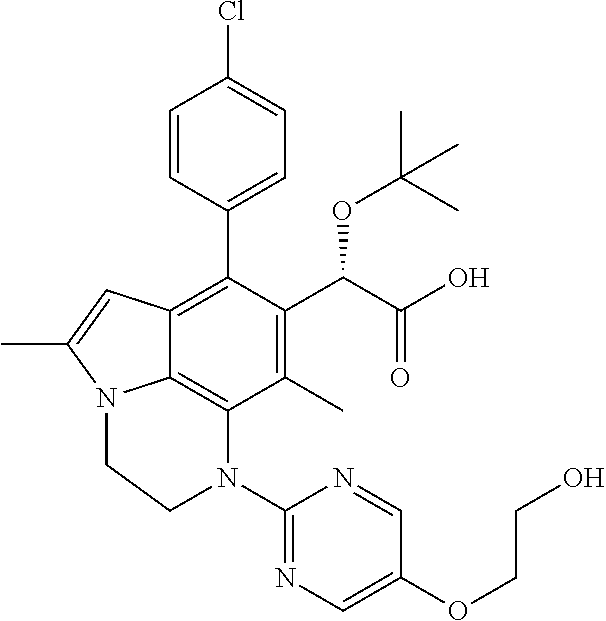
C1=CC(C2=C3C4=C(C(C)=C2C(C(O)=O)OC(C)(C)C)N(C2=NC=C(OCCO)C=N2)CCN4C(C)=C3)=CC=C1Cl
